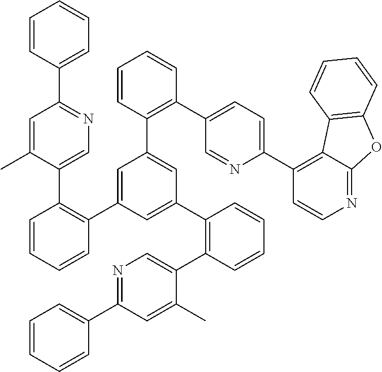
C1=CC(C2=NC=C(C3=C(C4=CC(C5=C(C6=CC=C(C7=C8C(=NC=C7)OC7=C8C=CC=C7)N=C6)C=CC=C5)=CC(C5=C(C6=CN=C(C7=CC=CC=C7)C=C6C)C=CC=C5)=C4)C=CC=C3)C(C)=C2)=CC=C1
